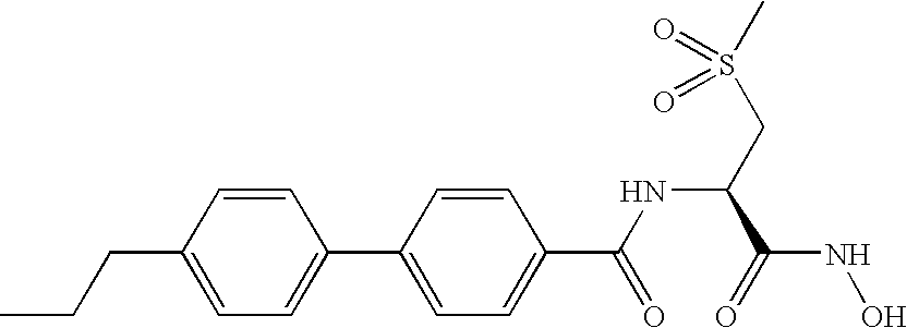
CCCC1=CC=C(C2=CC=C(C(=O)NC(C(NO)=O)CS(C)(=O)=O)C=C2)C=C1
